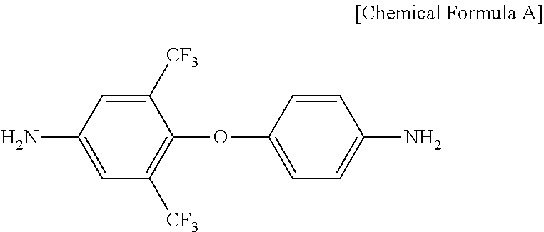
C1([CF3])=CC(N)=CC([CF3])=C1OC1=CC=C(N)C=C1
